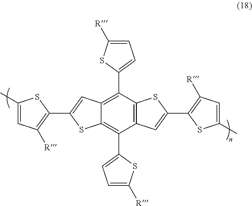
C12=C(C3=CC=C([R])S3)C3=C(C(C4=CC=C([R])S4)=C1SC(C1=C([R])C=C(C)S1)=C2)C=C(C1=C([R])C=C(C)S1)S3
